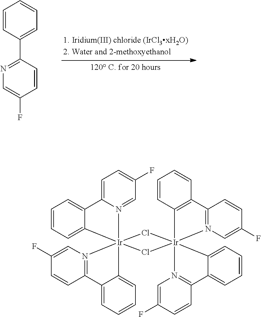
C1=CC(C2=NC=C(F)C=C2)=CC=C1.Cl1[Ir]23(Cl[Ir]145(C1=CC=CC=C1C1=N4C=C(F)C=C1)N1=CC(F)=CC=C1C1=CC=CC=C51)(N1=C(C4=CC=CC=C24)C=CC(F)=C1)C1=C(C2=N3C=C(F)C=C2)C=CC=C1
